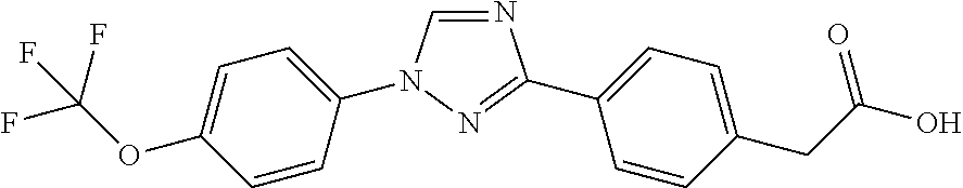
C1=C(OC(F)(F)F)C=CC(N2C=NC(C3=CC=C(CC(O)=O)C=C3)=N2)=C1
